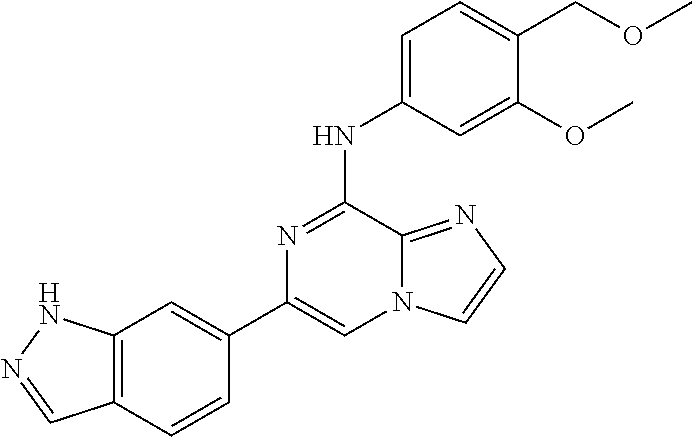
C1(C2=CC3=C(C=C2)C=NN3)=CN2C(=NC=C2)C(NC2=CC=C(COC)C(OC)=C2)=N1
